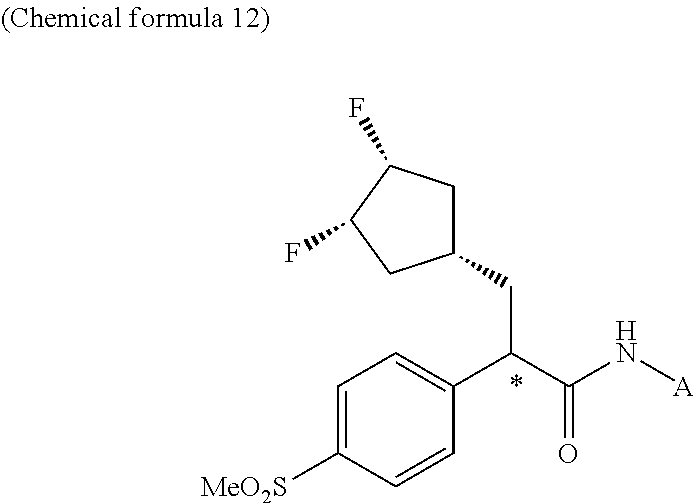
C1=CC([MeO2S])=CC=C1C(C(N[A])=O)CC1CC(F)C(F)C1
